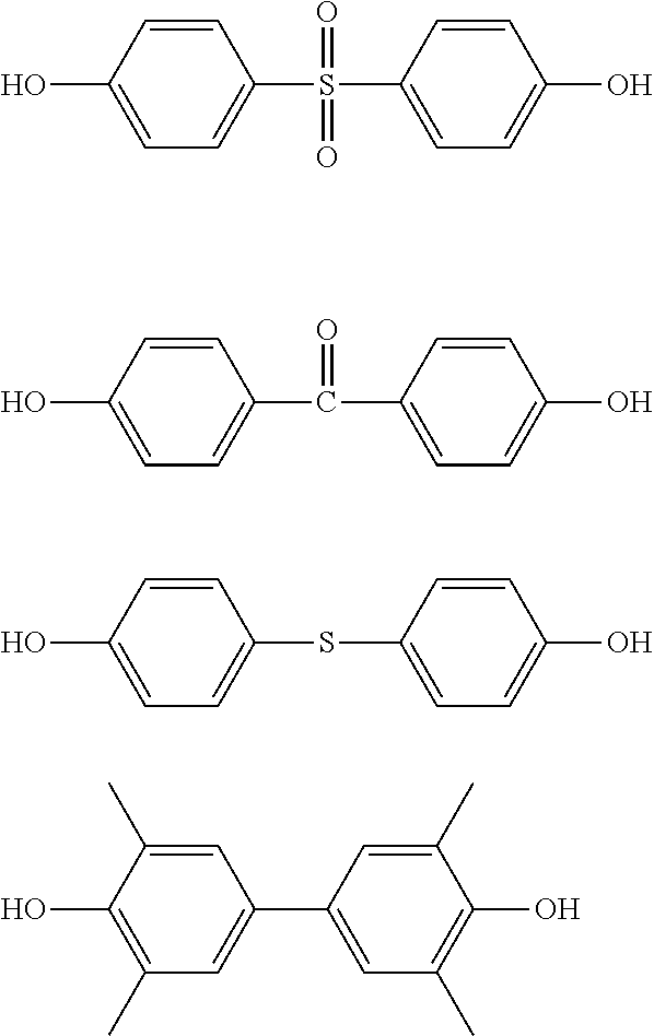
C1=CC(O)=CC=C1S(C1=CC=C(O)C=C1)(=O)=O.C1=CC(O)=CC=C1C(C1=CC=C(O)C=C1)=O.C1=CC(O)=CC=C1SC1=CC=C(O)C=C1.C1=C(C)C(O)=C(C)C=C1C1=CC(C)=C(O)C(C)=C1
